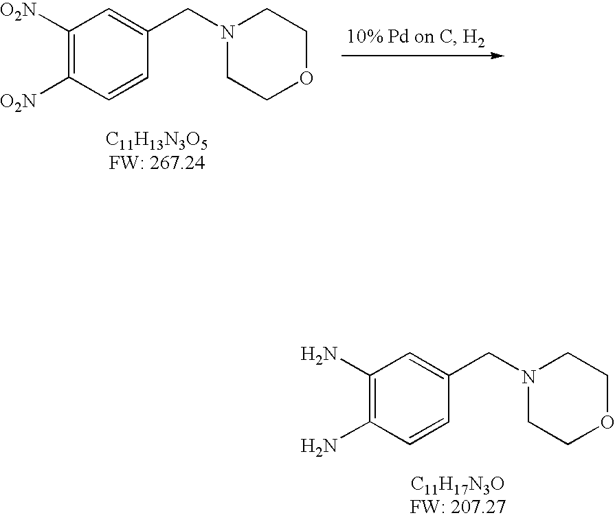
C1(N)=C(N)C=CC(CN2CCOCC2)=C1.C1([O2N])=C([O2N])C=CC(CN2CCOCC2)=C1
